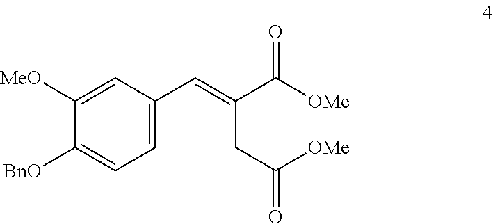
C1=C(C=C(C(=O)[OMe])CC(=O)[OMe])C=C([MeO])C([BnO])=C1
